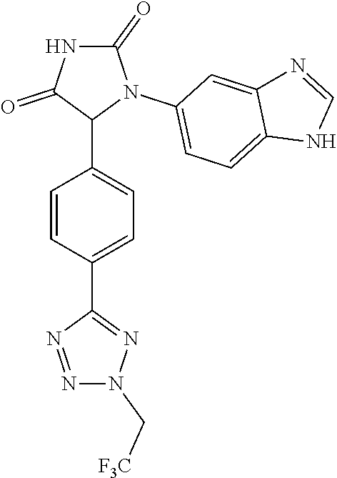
C1=CC(C2=NN(C[F3C])N=N2)=CC=C1C1N(C2=CC=C3C(=C2)N=CN3)C(=O)NC1=O
